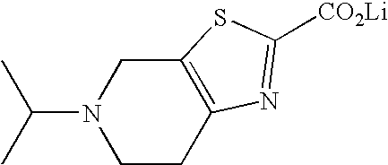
N1(C(C)C)CCC2=C(C1)SC([CO2Li])=N2
